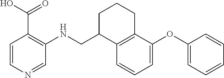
C1=CN=CC(NCC2C3=C(CCC2)C(OC2=CC=CC=C2)=CC=C3)=C1C(O)=O
